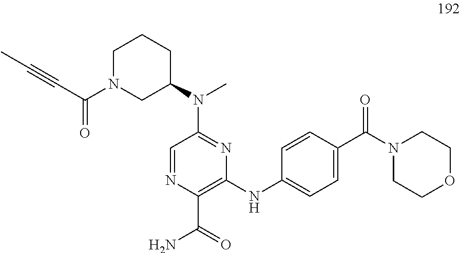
C1(C(=O)N)=C(NC2=CC=C(C(N3CCOCC3)=O)C=C2)N=C(N(C)C2CCCN(C(C#CC)=O)C2)C=N1
